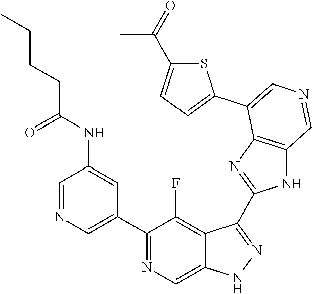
C1(C2=CN=CC(NC(CCCC)=O)=C2)=NC=C2C(=C1F)C(C1=NC3=C(N1)C=NC=C3C1=CC=C(C(=O)C)S1)=NN2
